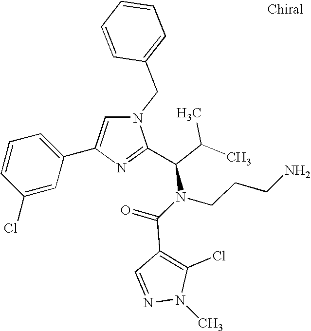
N1(CC2=CC=CC=C2)C=C(C2=CC=CC(Cl)=C2)N=C1C(C(C)C)N(C(=O)C1=C(Cl)N(C)N=C1)CCCN
